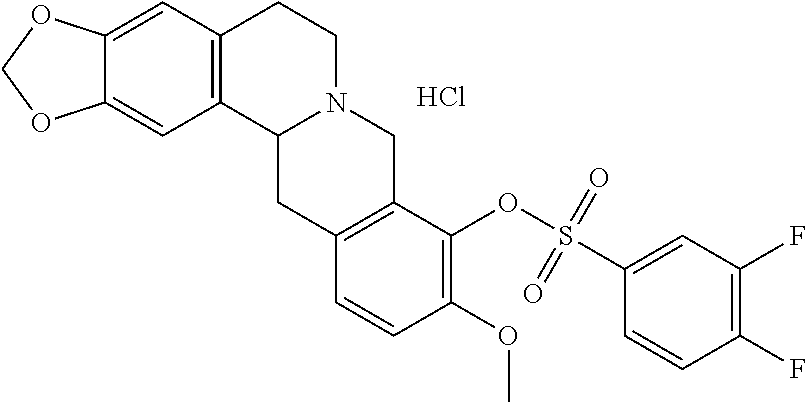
C12=CC3=C(C=C1OCO2)C1N(CC3)CC2=C(C1)C=CC(OC)=C2OS(C1=CC(F)=C(F)C=C1)(=O)=O.Cl
